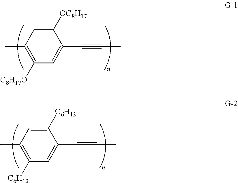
C1(C#CC)=CC([C8H17O])=C(C)C=C1[OC8H17].C1(C#CC)=CC([C6H13])=C(C)C=C1[C6H13]
